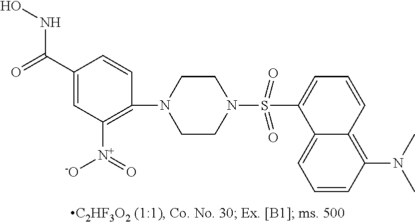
C1(S(N2CCN(C3=C([N+](=O)[O-])C=C(C(=O)NO)C=C3)CC2)(=O)=O)=CC=CC2=C(N(C)C)C=CC=C12
